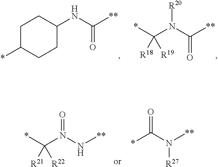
C1C(*)CCC(NC([**])=O)C1.[R19]C(*)(N(C([**])=O)[R20])[R18].[R22]C(*)(N(N[**])=O)[R21].C(N([**])[R27])(=O)*
